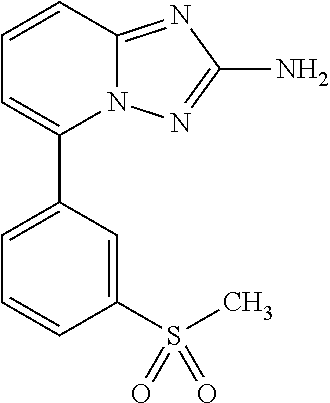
C1(C2=CC=CC(S(C)(=O)=O)=C2)=CC=CC2=NC(N)=NN12
